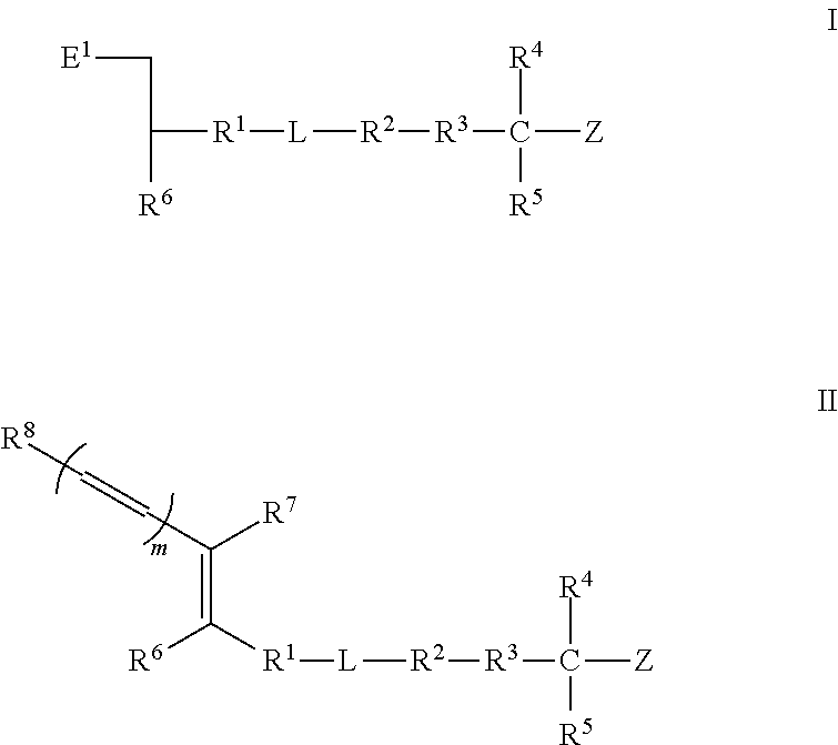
C([R1][L][R2][R3]C([Z])([R4])[R5])([R6])=C([R7])C=C[R8].[E1]CC([R6])[R1][L][R2][R3]C([Z])([R4])[R5]
